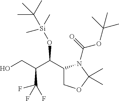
C1(C(C(CO)C(F)(F)F)O[Si](C)(C(C)(C)C)C)COC(C)(C)N1C(=O)OC(C)(C)C
